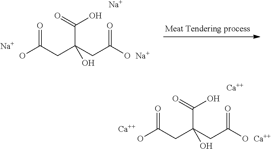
OC(CC(CC(O)=O)(C(=O)O)O)=O.[Ca].[Ca].[Ca].OC(CC(CC(O)=O)(C(=O)O)O)=O.[Na].[Na].[Na]
